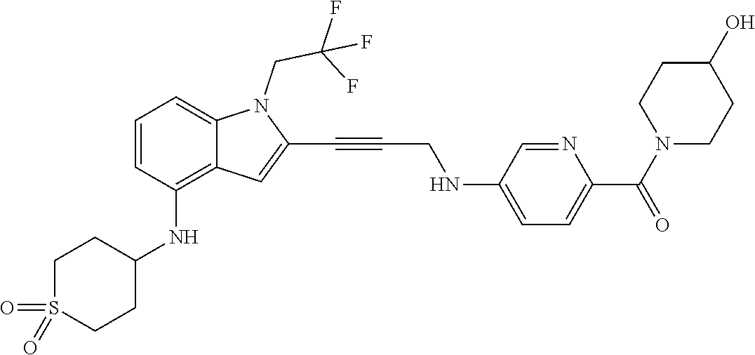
C1=C(NCC#CC2=CC3=C(NC4CCS(=O)(=O)CC4)C=CC=C3N2CC(F)(F)F)C=NC(C(N2CCC(O)CC2)=O)=C1
